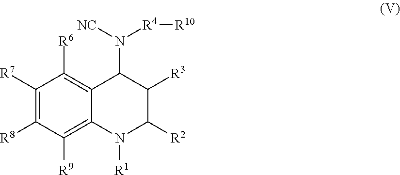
C1([R7])=C([R8])C([R9])=C2C(=C1[R6])C(N([R4][R10])[NC])C([R3])C([R2])N2[R1]
